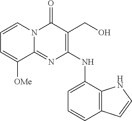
C1=CC=C([OMe])C2=NC(NC3=CC=CC4=C3NC=C4)=C(CO)C(=O)N12
